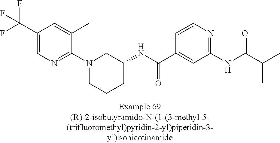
C1(C(F)(F)F)=CN=C(N2CCCC(NC(C3=CC(NC(C(C)C)=O)=NC=C3)=O)C2)C(C)=C1
